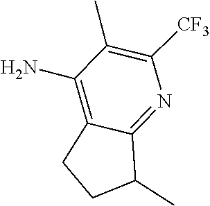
C1CC(C)C2=NC([CF3])=C(C)C(N)=C12
